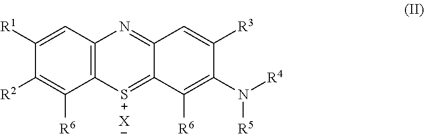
C1([R1])=CC2=C(C([R6])=C1[R2])[S+]=C1C(=N2)C=C([R3])C(N([R4])[R5])=C1[R6].[X]
